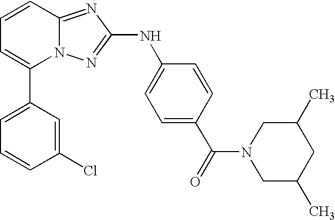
C1(C2=CC=CC3=NC(NC4=CC=C(C(=O)N5CC(C)CC(C)C5)C=C4)=NN23)=CC=CC(Cl)=C1
